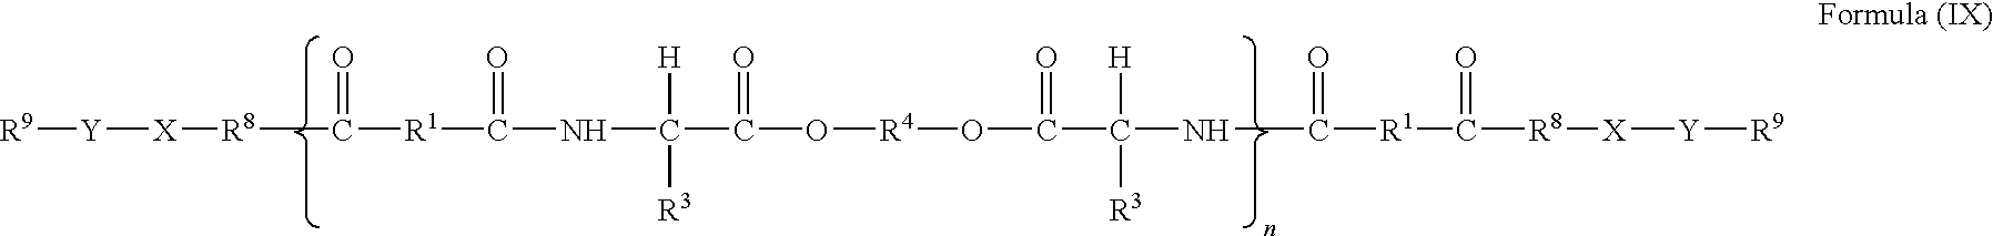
[R8](C([R1]C(NC(C(O[R4]OC(C([H])([R3])NC([R1]C([R8][X][Y][R9])=O)=O)=O)=O)([H])[R3])=O)=O)[X][Y][R9]
